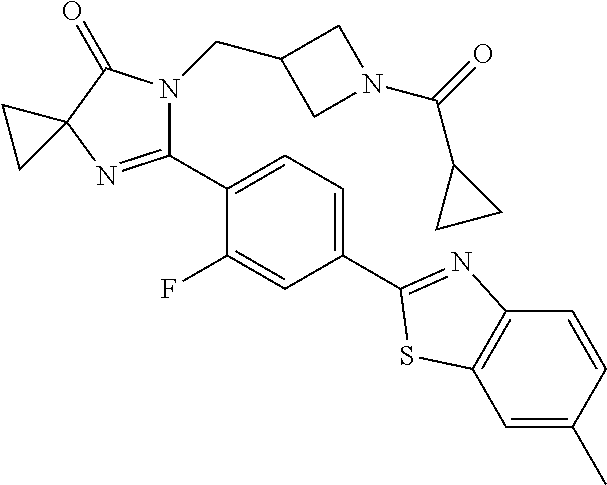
C1(C2=CC=C(C3=NC4=C(C=C(C)C=C4)S3)C=C2F)=NC2(C(=O)N1CC1CN(C(=O)C3CC3)C1)CC2
